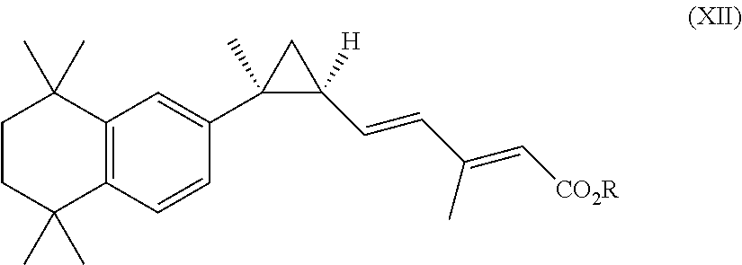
[CO2R]C=C(C=CC1([H])CC1(C1=CC2=C(C=C1)C(C)(C)CCC2(C)C)C)C
